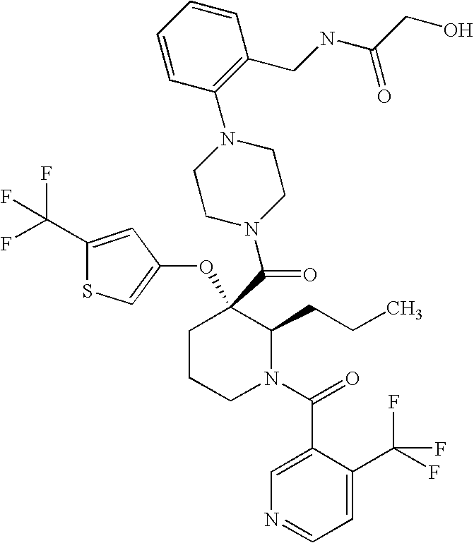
C1CCN(C(=O)C2=CN=CC=C2C(F)(F)F)C(CCC)C1(C(=O)N1CCN(C2=C(CNC(CO)=O)C=CC=C2)CC1)OC1=CSC(C(F)(F)F)=C1
